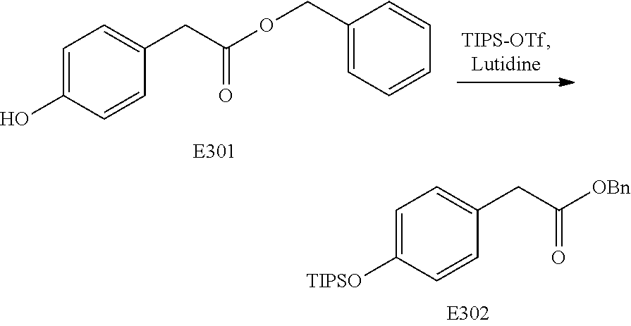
C1=C([TIPSO])C=CC(CC([OBn])=O)=C1.C1=C(O)C=CC(CC(OCC2=CC=CC=C2)=O)=C1
